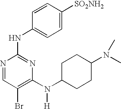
N1=CC(Br)=C(N(C2CCC(N(C)C)CC2)[H])N=C1NC1=CC=C([SO2NH2])C=C1
